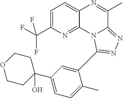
C1=C(C(F)(F)F)N=C2C(=C1)N=C(C)C1=NN=C(C3=CC(C4(O)CCOCC4)=CC=C3C)N21
